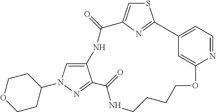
C1CCCOC2=CC(=CC=N2)C2=NC(=CS2)C(=O)NC2=CN(C3CCOCC3)N=C2C(=O)N1
